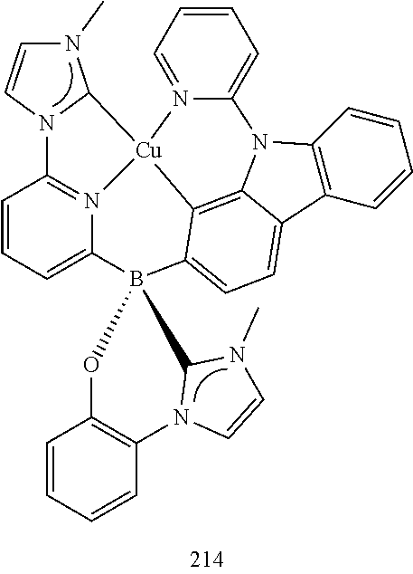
C12=C(C=CC=C1)C1=CC=C3C4=C1N2C1=CC=CC=N1[Cu]41N2=C(C=CC=C2B32C3N(C4=C(C=CC=C4)O2)C=CN3C)N2C1N(C)C=C2
